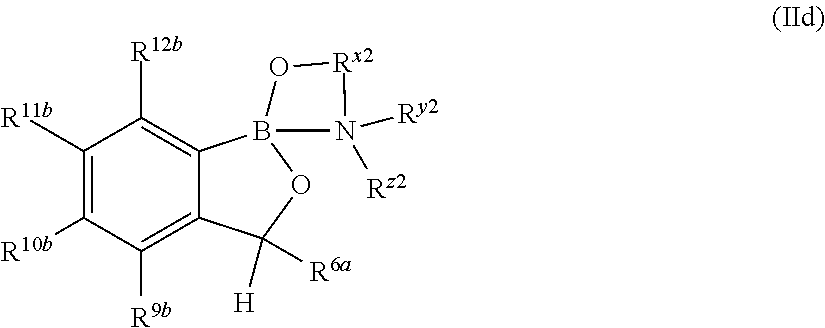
C1([R11b])=C([R10b])C([R9b])=C2C(=C1[R12b])B1(OC2([H])[R6a])O[Rx2]N1([Ry2])[Rz2]
